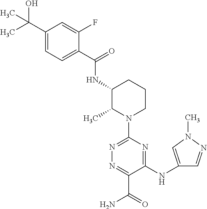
C1(C(C)(O)C)=CC=C(C(=O)NC2C(C)N(C3=NN=C(C(=O)N)C(NC4=CN(C)N=C4)=N3)CCC2)C(F)=C1
